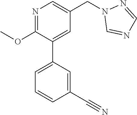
N1=C(OC)C(C2=CC=CC(C#N)=C2)=CC(CN2C=NC=N2)=C1
